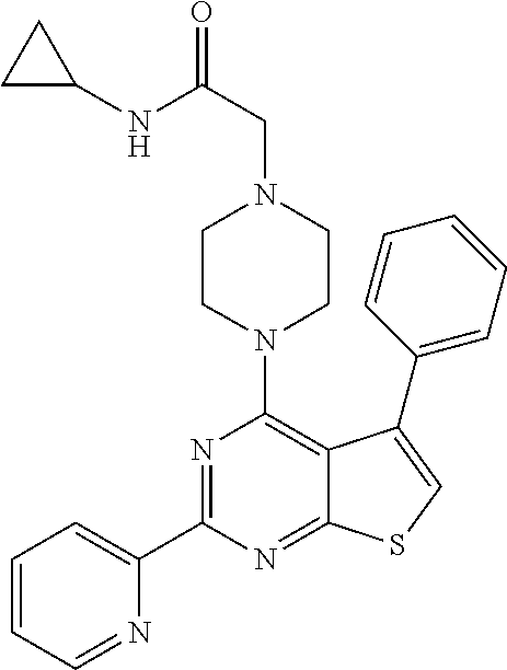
C1(C2=NC(N3CCN(CC(=O)NC4CC4)CC3)=C3C(=N2)SC=C3C2=CC=CC=C2)=CC=CC=N1
